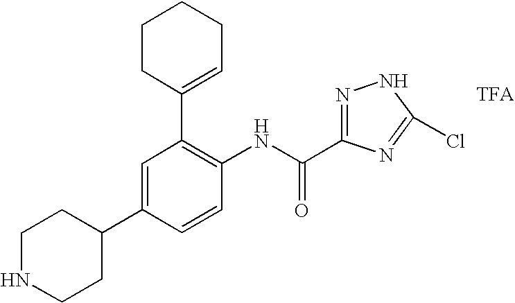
C1CC(C2=C(NC(=O)C3=NNC(Cl)=N3)C=CC(C3CCNCC3)=C2)=CCC1
